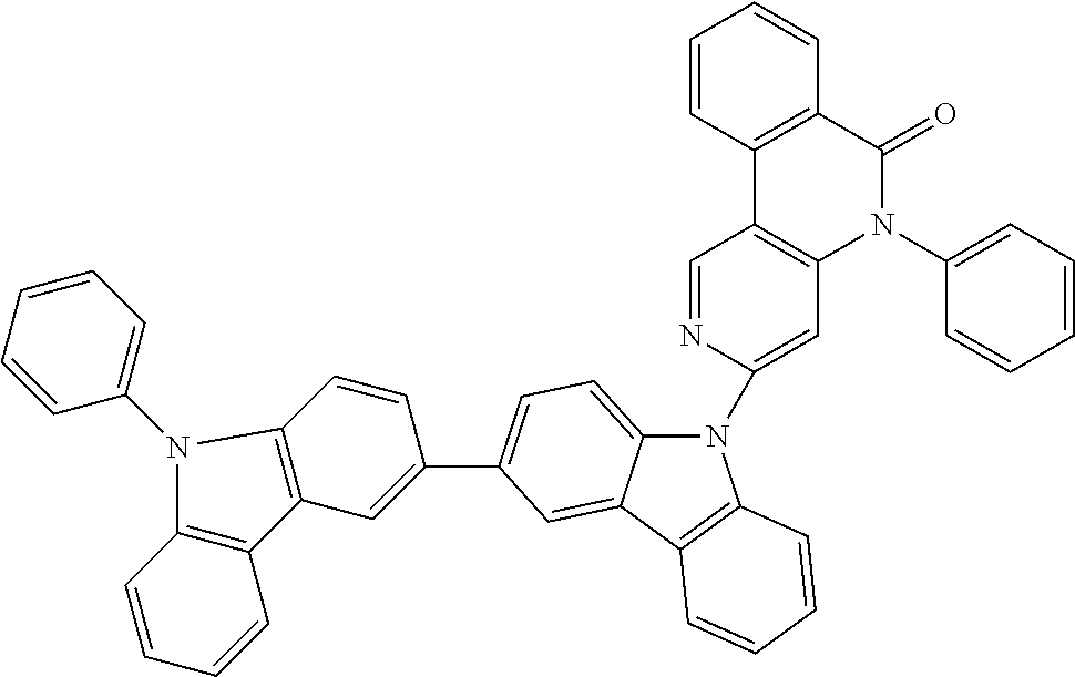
N1(C2=CC3=C(C=N2)C2=C(C(=O)N3C3=CC=CC=C3)C=CC=C2)C2=CC=C(C3=CC4=C(C=C3)N(C3=CC=CC=C3)C3=C4C=CC=C3)C=C2C2=C1C=CC=C2
